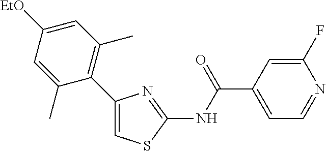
C1(C2=C(C)C=C([EtO])C=C2C)=CSC(NC(C2=CC=NC(F)=C2)=O)=N1
